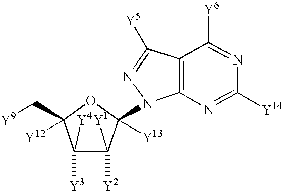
C1([Y4])([Y3])C([Y1])([Y2])C(N2C3=C(C([Y5])=N2)C([Y6])=NC([Y14])=N3)([Y13])OC1(C[Y9])[Y12]
